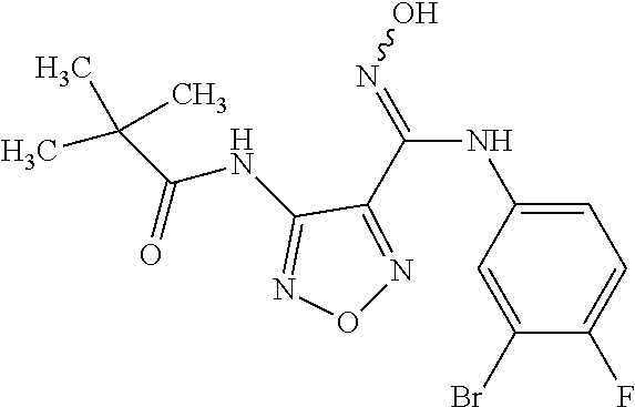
C1=C(NC(=NO)C2=NON=C2NC(C(C)(C)C)=O)C=C(Br)C(F)=C1
